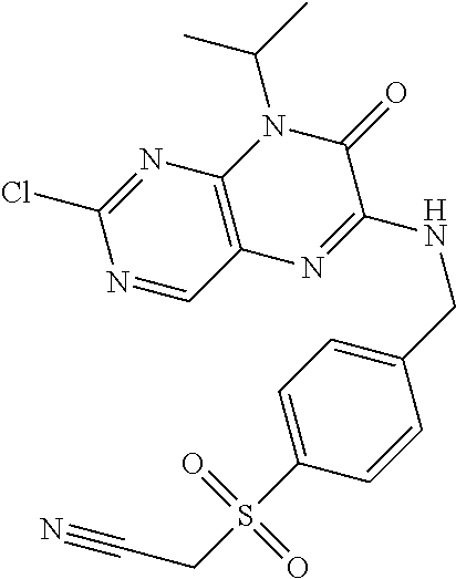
N1=CC2=C(N=C1Cl)N(C(C)C)C(=O)C(NCC1=CC=C(S(=O)(=O)CC#N)C=C1)=N2
